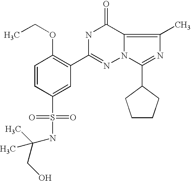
C1=CC(S(=O)(=O)NC(CO)(C)C)=CC(C2=NN3C(=C(C)N=C3C3CCCC3)C(=O)N2)=C1OCC
